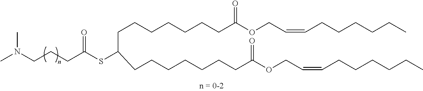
CN(CCCC(SC(CCCCCCCC(OCC=CCCCCCC)=O)CCCCCCCC(OCC=CCCCCCC)=O)=O)C
